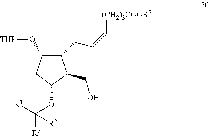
C1(O[THP])CC(OC([R3])([R1])[R2])C(CO)C1CC=C[(CH2)3COOR7]
